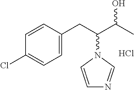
C1=C(CC(C(C)O)N2C=CN=C2)C=CC(Cl)=C1.Cl
